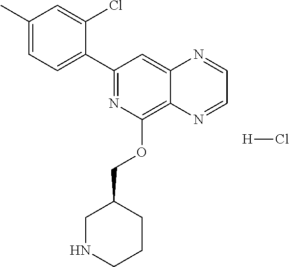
C1(C2=CC=C(C)C=C2Cl)=NC(OCC2CNCCC2)=C2C(=C1)N=CC=N2.[H]Cl
